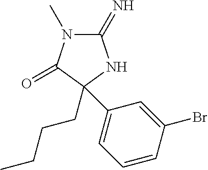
C1(=N)N(C)C(=O)C(CCCC)(C2=CC=CC(Br)=C2)N1
